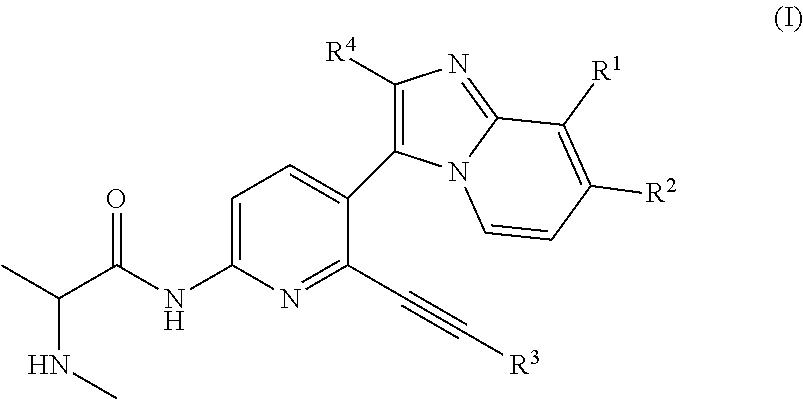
C1=C(NC(=O)C(NC)C)N=C(C#C[R3])C(C2=C([R4])N=C3N2C=CC([R2])=C3[R1])=C1
